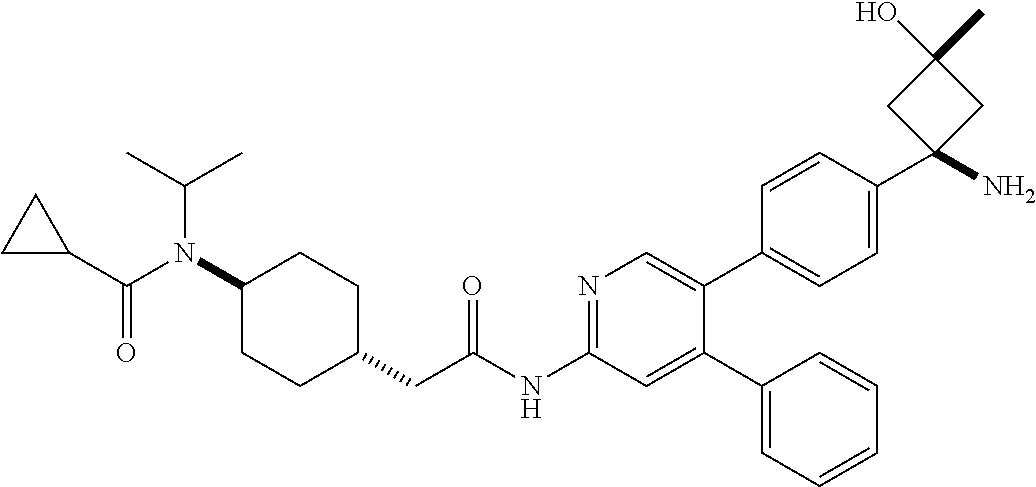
C1(N(C(=O)C2CC2)C(C)C)CCC(CC(NC2=NC=C(C3=CC=C(C4(N)CC(O)(C)C4)C=C3)C(C3=CC=CC=C3)=C2)=O)CC1
